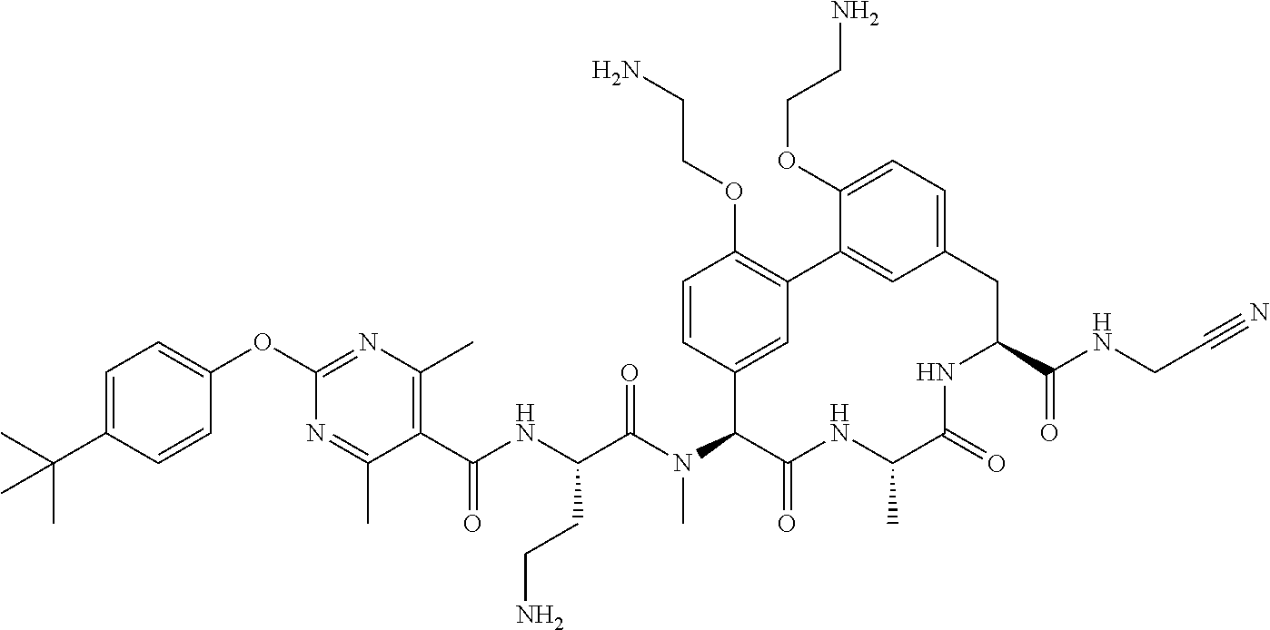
C1(C(NC(C(N(C2C(=O)NC(C)C(=O)NC(C(NCC#N)=O)CC3=CC=C(OCCN)C(=C3)C3=C(OCCN)C=CC2=C3)C)=O)CCN)=O)=C(C)N=C(OC2=CC=C(C(C)(C)C)C=C2)N=C1C
